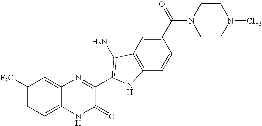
C1=C2C(=CC([F3C])=C1)N=C(C1=C(N)C3=C(C=CC(C(=O)N4CCN(C)CC4)=C3)N1)C(=O)N2
